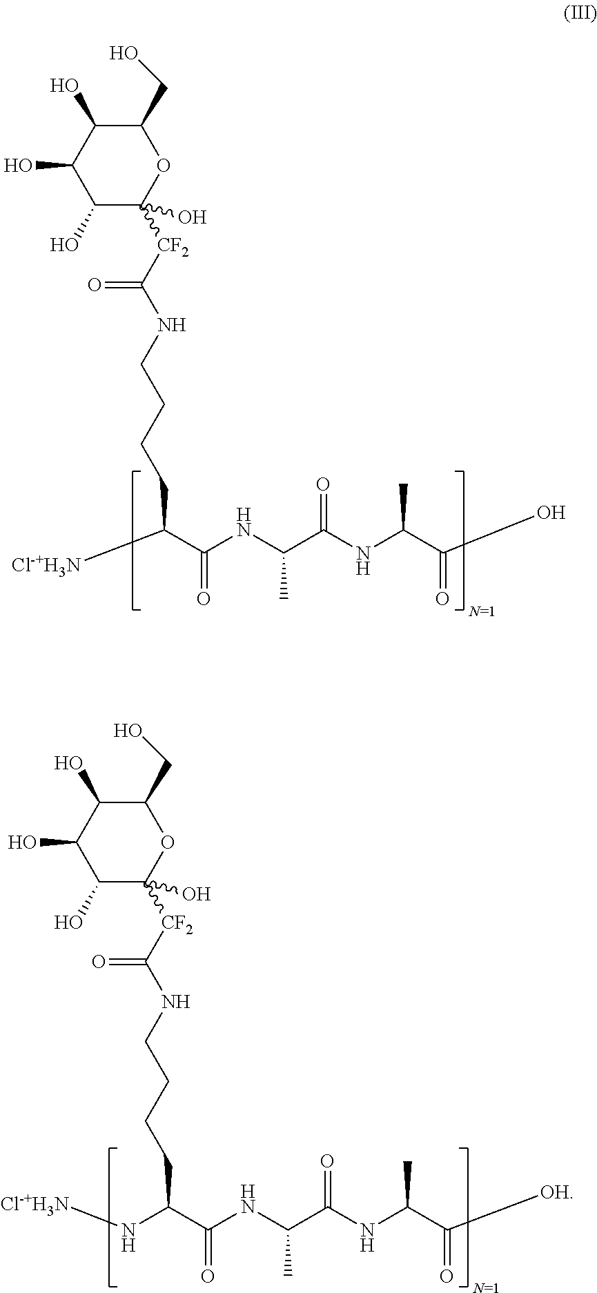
C1(O)C(O)C([CF2]C(NCCCCC(C(NC(C(NC(C(O)=O)C)=O)C)=O)[Cl-+H3N])=O)(O)OC(CO)C1O.C1(O)C(O)C([CF2]C(NCCCCC(C(NC(C(NC(C(=O)[OH])C)=O)C)=O)N[Cl-+H3N])=O)(O)OC(CO)C1O
